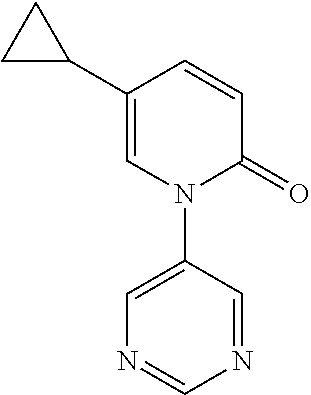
N1=CC(N2C(=O)C=CC(C3CC3)=C2)=CN=C1
